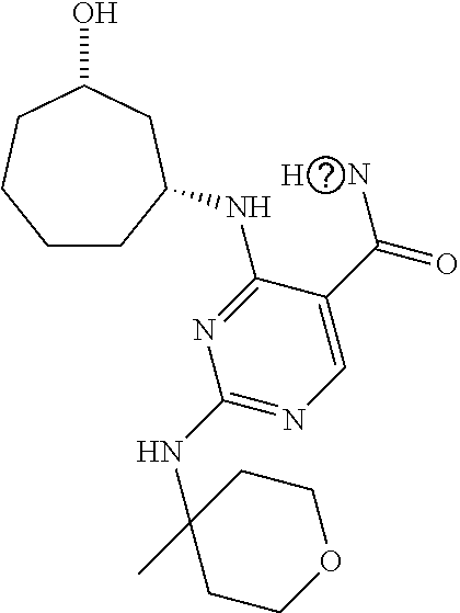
[H].C1CC(NC2=NC(NC3(C)CCOCC3)=NC=C2C(=O)N)CC(O)CC1
